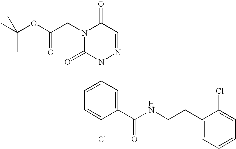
C1(C(NCCC2=CC=CC=C2Cl)=O)=CC(N2N=CC(=O)N(CC(OC(C)(C)C)=O)C2=O)=CC=C1Cl
